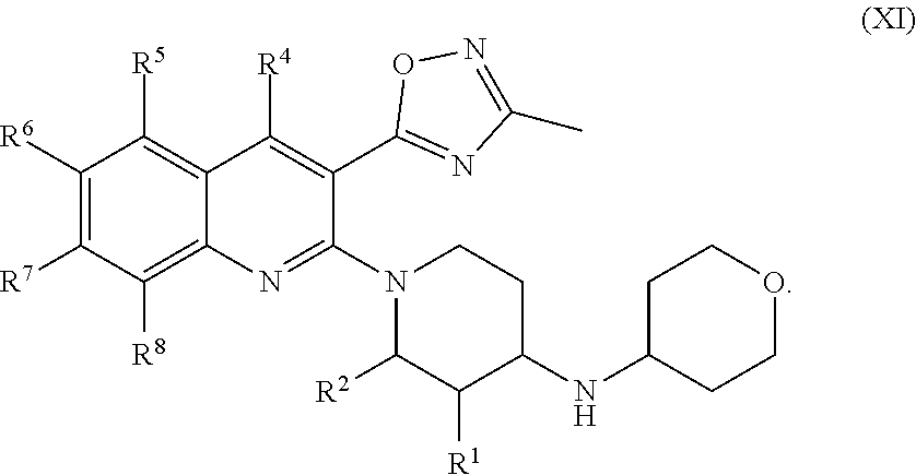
C12=C([R8])C([R7])=C([R6])C([R5])=C1C([R4])=C(C1=NC(C)=NO1)C(N1C([R2])C([R1])C(NC3CCOCC3)CC1)=N2
